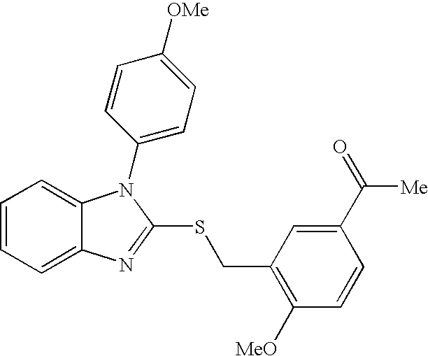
C1=CC=C2C(=C1)N(C1=CC=C([OMe])C=C1)C(SCC1=C([MeO])C=CC(C([Me])=O)=C1)=N2
